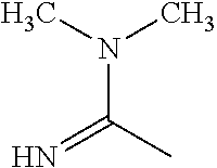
CN(C(C)=N)C
